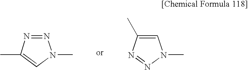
N1=NC(C)=CN1C.C1=C(C)N=NN1C
